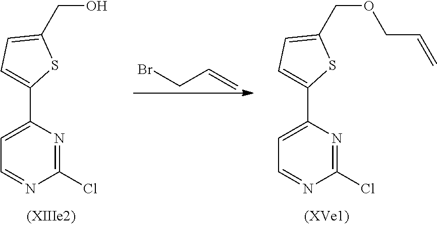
C(C1=CC=C(C2=CC=NC(Cl)=N2)S1)O.BrCC=C.C(C1=CC=C(C2=CC=NC(Cl)=N2)S1)OCC=C
